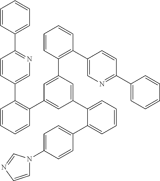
C1=CC(C2=NC=C(C3=C(C4=CC(C5=CC=CC=C5C5=CC=C(N6C=CN=C6)C=C5)=CC(C5=C(C6=CN=C(C7=CC=CC=C7)C=C6)C=CC=C5)=C4)C=CC=C3)C=C2)=CC=C1
